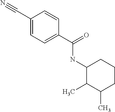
C1(C#N)=CC=C(C(=O)NC2C(C)C(C)CCC2)C=C1
